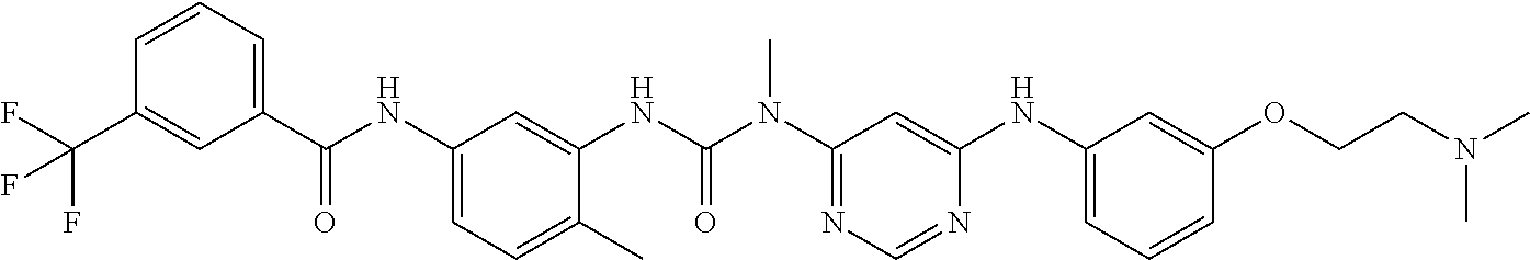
C1(C(=O)NC2=CC=C(C)C(NC(=O)N(C3=NC=NC(NC4=CC=CC(OCCN(C)C)=C4)=C3)C)=C2)=CC=CC(C(F)(F)F)=C1
